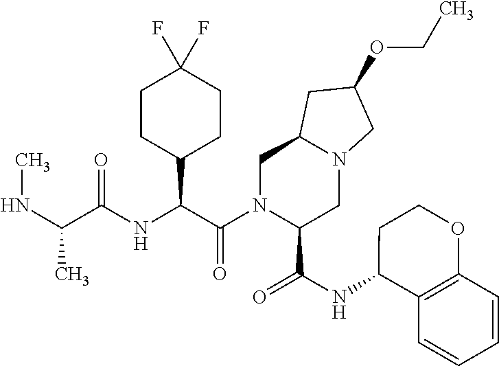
C1CC(C(C(N2C(C(NC3C4=C(OCC3)C=CC=C4)=O)CN3C(C2)CC(OCC)C3)=O)NC(C(NC)C)=O)CCC1(F)F
